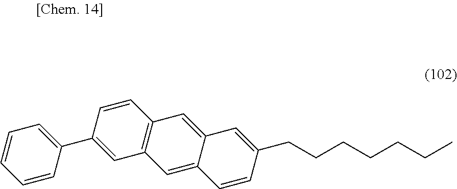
C1=CC(C2=CC=CC=C2)=CC2=C1C=C1C(=C2)C=CC(CCCCCCC)=C1
